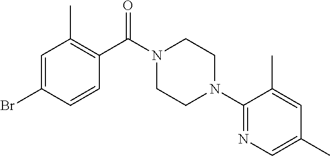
C1=C(Br)C=CC(C(N2CCN(C3=NC=C(C)C=C3C)CC2)=O)=C1C
